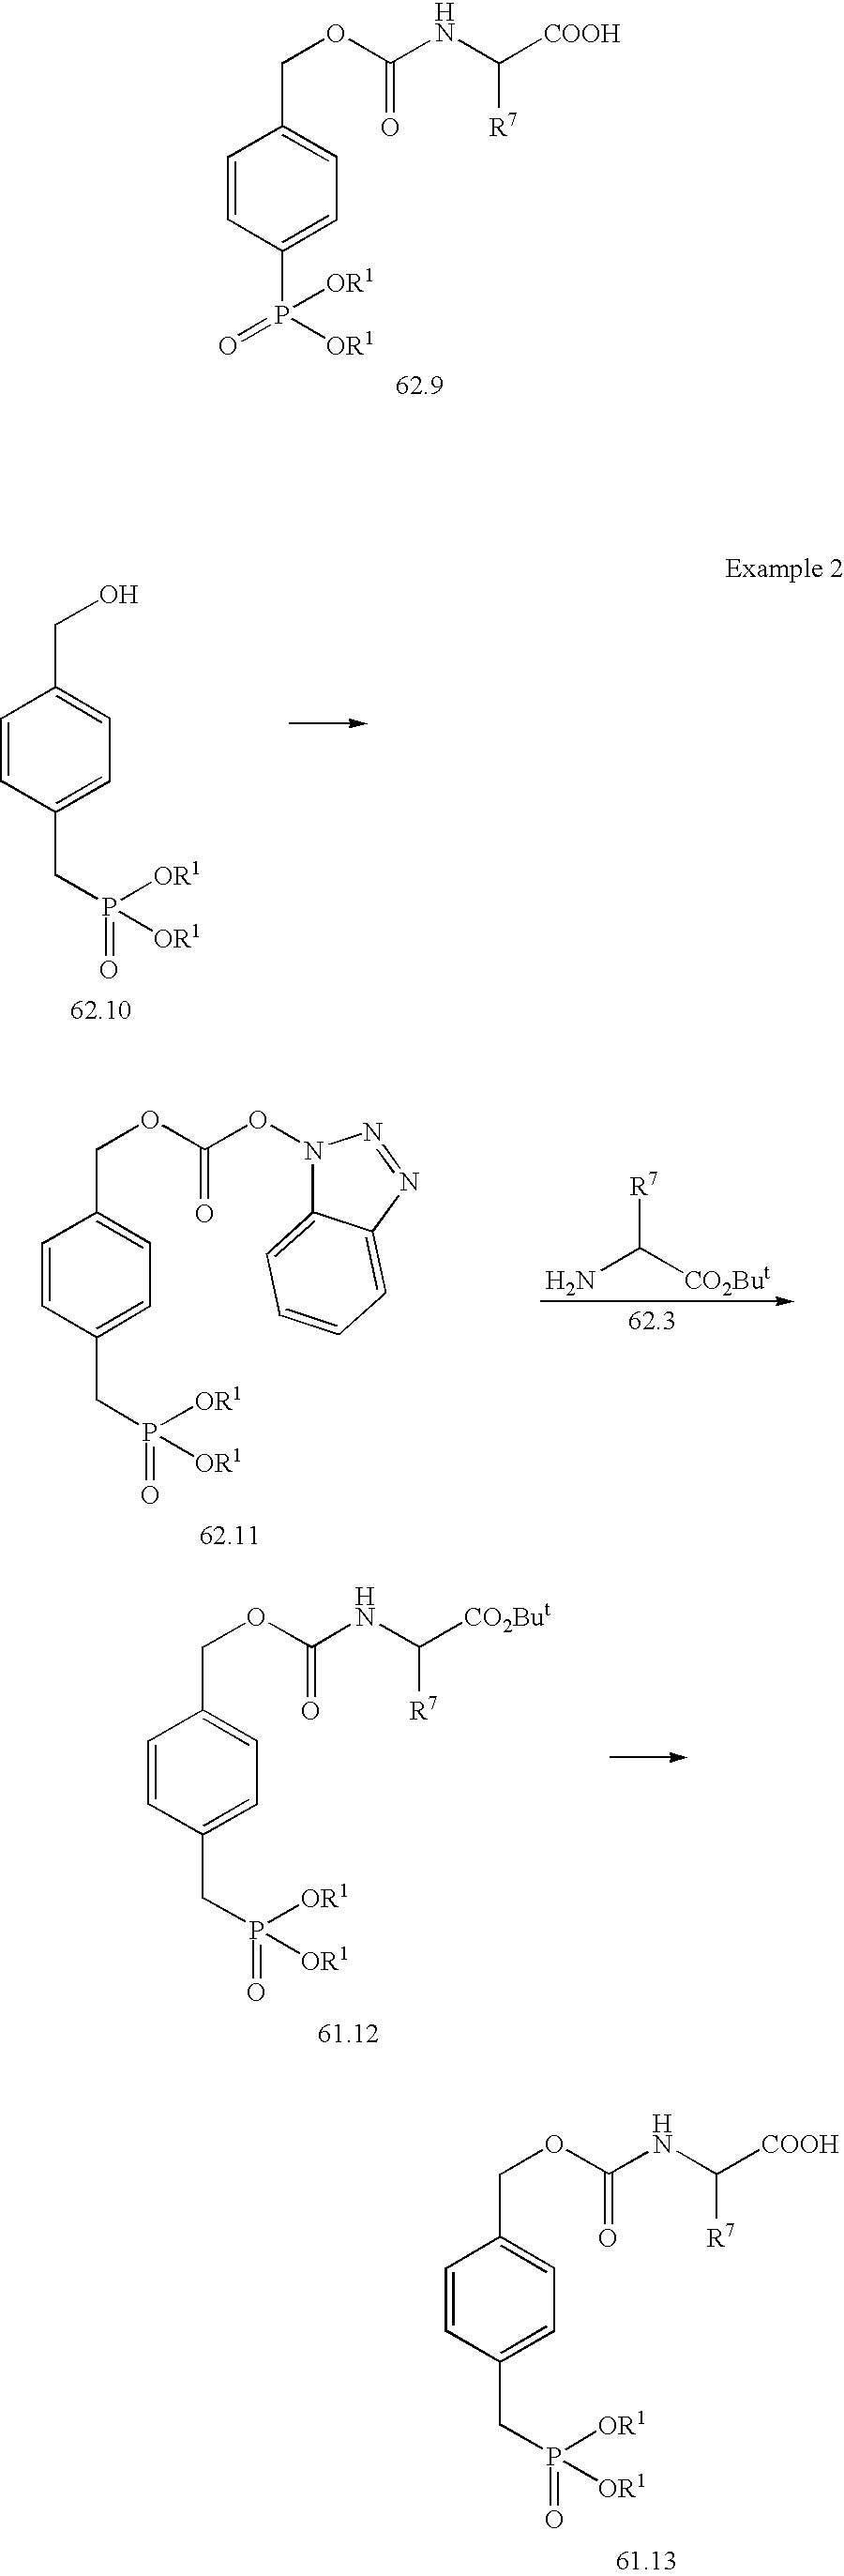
C1=CC(P(=O)([OR1])[OR1])=CC=C1COC(NC([COOH])[R7])=O.C1=CC(CP(=O)([OR1])[OR1])=CC=C1CO.C1=CC(CP(=O)([OR1])[OR1])=CC=C1COC(ON1C2=CC=CC=C2N=N1)=O.[R7]C(N)[CO2But].C1=CC(CP(=O)([OR1])[OR1])=CC=C1COC(NC([CO2But])[R7])=O.C1=CC(CP(=O)([OR1])[OR1])=CC=C1COC(NC([COOH])[R7])=O
